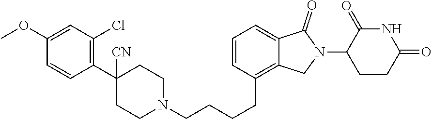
C1=CC(CCCCN2CCC([CN])(C3=C(Cl)C=C(OC)C=C3)CC2)=C2C(=C1)C(=O)N(C1C(=O)NC(=O)CC1)C2
